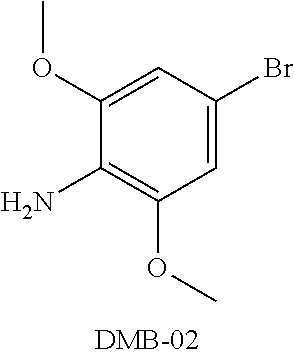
C1(OC)=CC(Br)=CC(OC)=C1N
